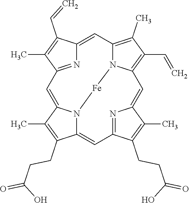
C12=CC3=C(C)C(C=C)=C4N3[Fe]N3C(=CC5=NC(=C4)C(C)=C5CCC(=O)O)C(CCC(=O)O)=C(C)C3=CC(=N1)C(C)=C2C=C
